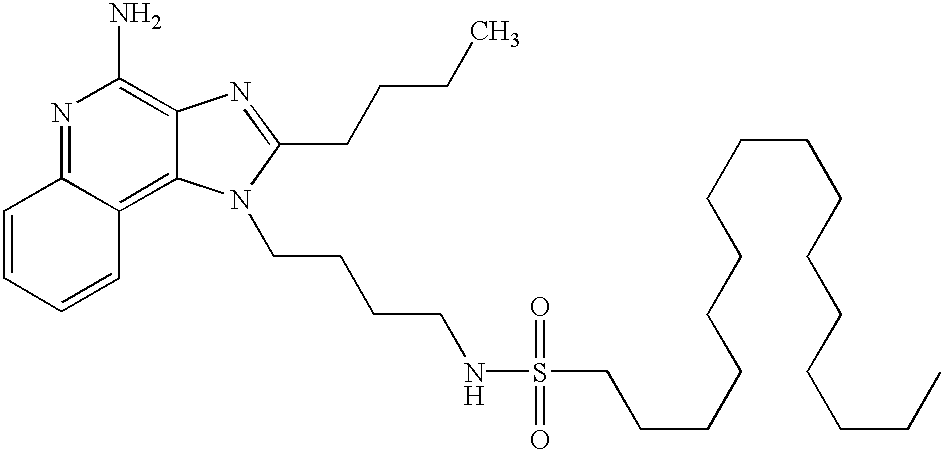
N1=C2C(=C3C(=C1N)N=C(CCCC)N3CCCCNS(CCCCCCCCCCCCCCCC)(=O)=O)C=CC=C2
